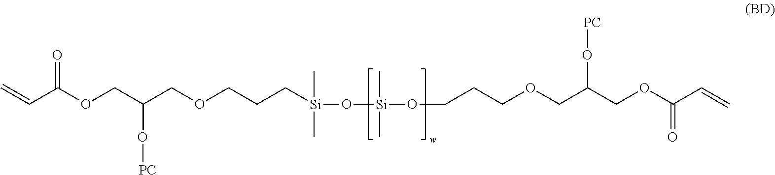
C=CC(OCC(COCCC[Si](O[Si](C)(C)OCCCOCC(COC(C=C)=O)O[PC])(C)C)O[PC])=O
